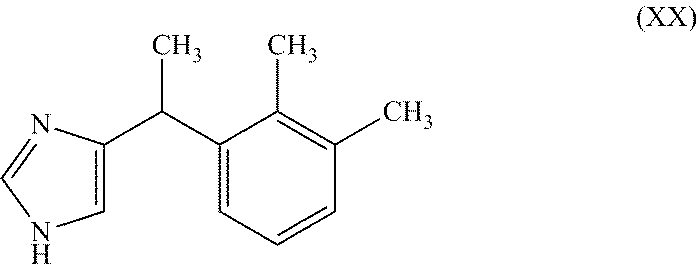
C1=C(C(C2=CC=CC(C)=C2C)C)N=CN1
